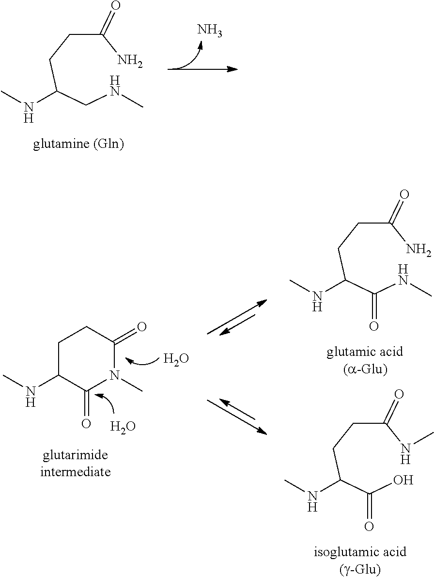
N.C(CCC(CNC)NC)(N)=O.C1C(NC)C(=O)N(C)C(=O)C1.O.O.C(CCC(C(NC)=O)NC)(N)=O.C(CCC(C(O)=O)NC)(NC)=O
